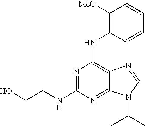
OCCNC1=NC(NC2=C([MeO])C=CC=C2)=C2C(=N1)N(C(C)C)C=N2
